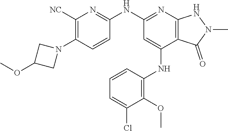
C1(NC2=NC3=C(C(NC4=C(OC)C(Cl)=CC=C4)=C2)C(=O)N(C)N3)=NC([NC])=C(N2CC(OC)C2)C=C1
